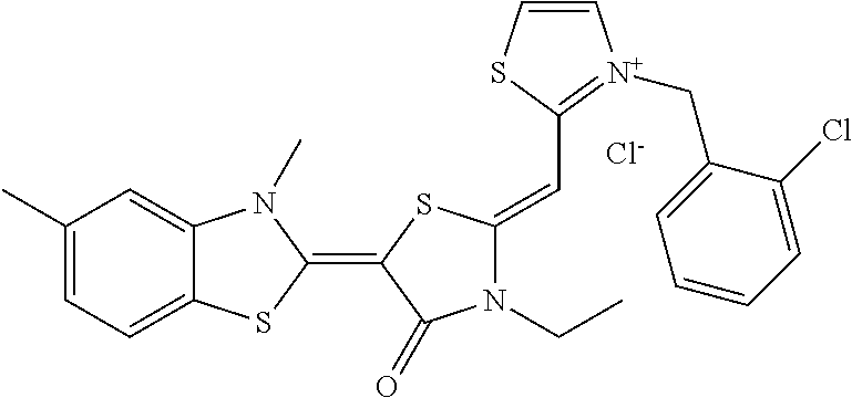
C1(C)=CC=C2C(=C1)N(C)C(=C1C(=O)N(CC)C(=CC3=[N+](CC4=CC=CC=C4Cl)C=CS3)S1)S2.[Cl-]
